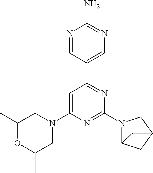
N1=CC(C2=NC(N3C4CC(C3)C4)=NC(N3CC(C)OC(C)C3)=C2)=CN=C1N
